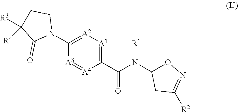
C1(C(N(C2ON=C([R2])C2)[R1])=O)=[A1][A2]=C(N2CCC([R3])([R4])C2=O)[A3]=[A4]1
